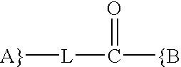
[A}][L]C([{B])=O
